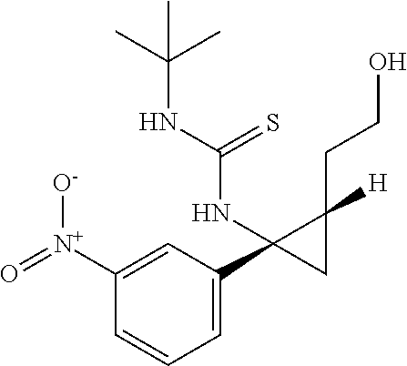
C1=C(C2(NC(NC(C)(C)C)=S)CC2(CCO)[H])C=C([N+](=O)[O-])C=C1
